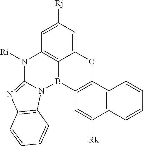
C12=CC([Rj])=CC3=C1B(C1=C(O2)C2=C(C([Rk])=C1)C=CC=C2)N1C(=NC2=C1C=CC=C2)N3[Ri]
